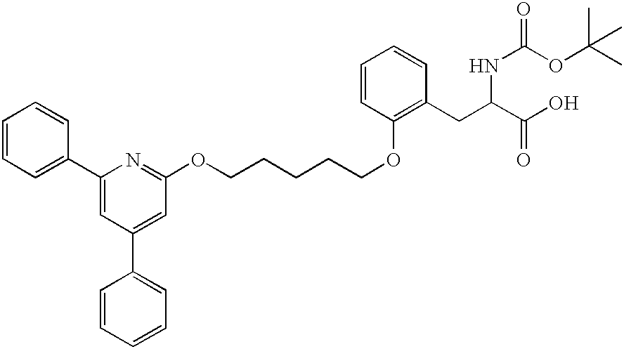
C1=CC=C(C2=CC(C3=CC=CC=C3)=CC(OCCCCCOC3=C(CC(NC(OC(C)(C)C)=O)C(O)=O)C=CC=C3)=N2)C=C1
